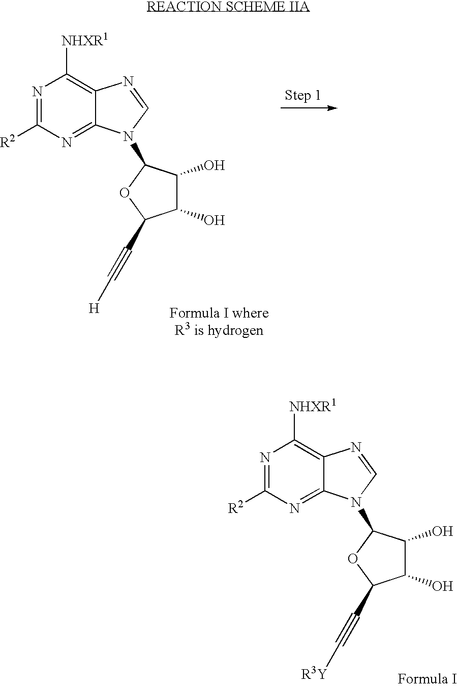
N1=C([R2])N=C2C(=C1[NHXR1])N=CN2C1C(O)C(O)C(C#C[H])O1.N1=C([R2])N=C2C(=C1[NHXR1])N=CN2C1C(O)C(O)C(C#C[R3Y])O1
